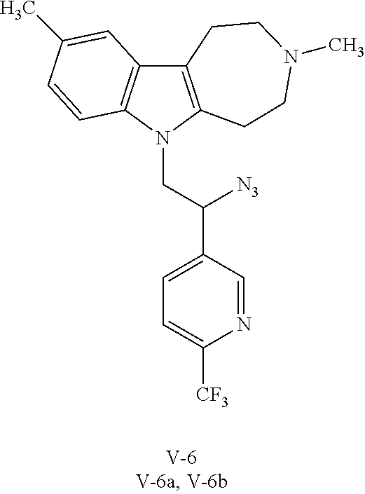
C12=C(N(CC(C3=CC=C([CF3])N=C3)[N3])C3=C1C=C(C)C=C3)CCN(C)CC2
